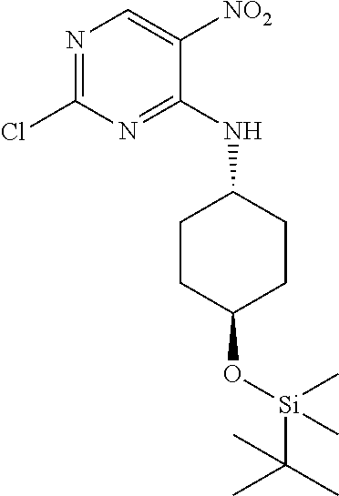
C1(Cl)=NC=C([NO2])C(NC2CCC(O[Si](C(C)(C)C)(C)C)CC2)=N1
